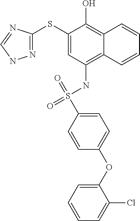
C1(SC2=NNC=N2)=CC(NS(=O)(=O)C2=CC=C(OC3=CC=CC=C3Cl)C=C2)=C2C(=C1O)C=CC=C2
